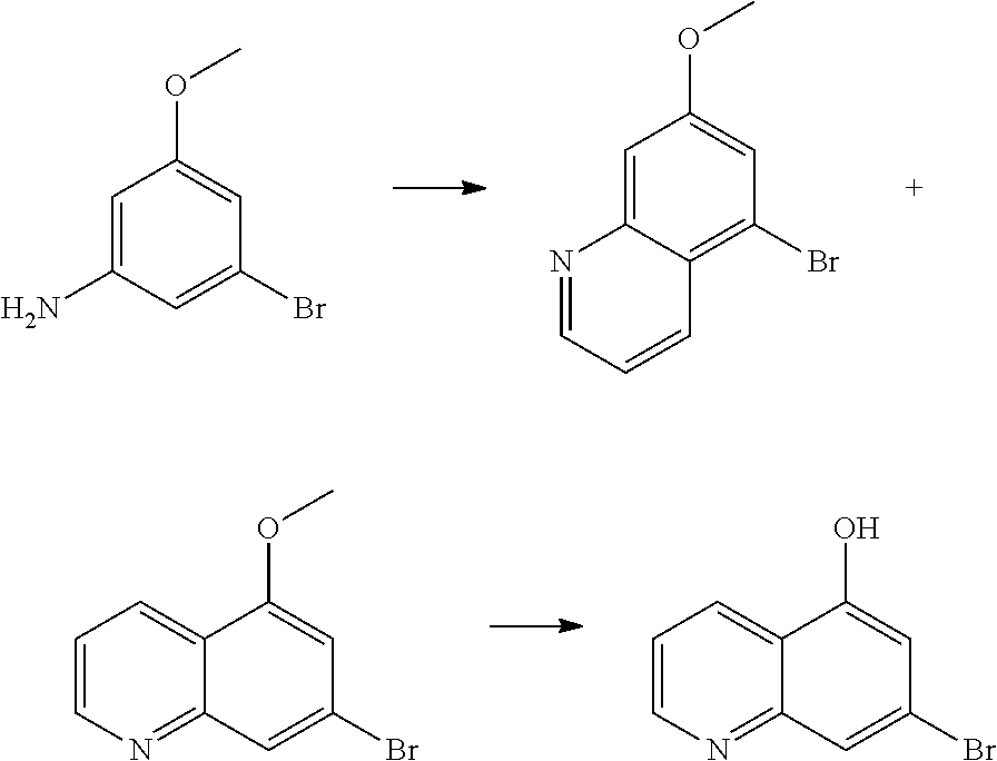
C1=C(N)C=C(Br)C=C1OC.C1=C2C(=C(Br)C=C1OC)C=CC=N2.C1=CN=C2C(=C1)C(OC)=CC(Br)=C2.C1=CN=C2C(=C1)C(O)=CC(Br)=C2
